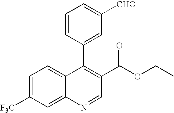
C1=C([F3C])C=C2C(=C1)C(C1=CC([CHO])=CC=C1)=C(C(OCC)=O)C=N2
